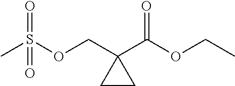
O(CC1(C(OCC)=O)CC1)S(C)(=O)=O
